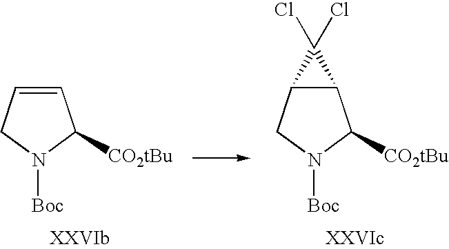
C12C(CN([Boc])C1[CO2tBu])C2(Cl)Cl.C1=CCN([Boc])C1[CO2tBu]
